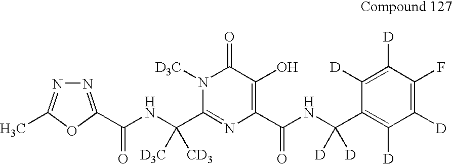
N1=C(C(NC(C2=NC(C(NC(C3=C([D])C([D])=C(F)C([D])=C3[D])([D])[D])=O)=C(O)C(=O)N2[D3C])([D3C])[CD3])=O)OC(C)=N1
